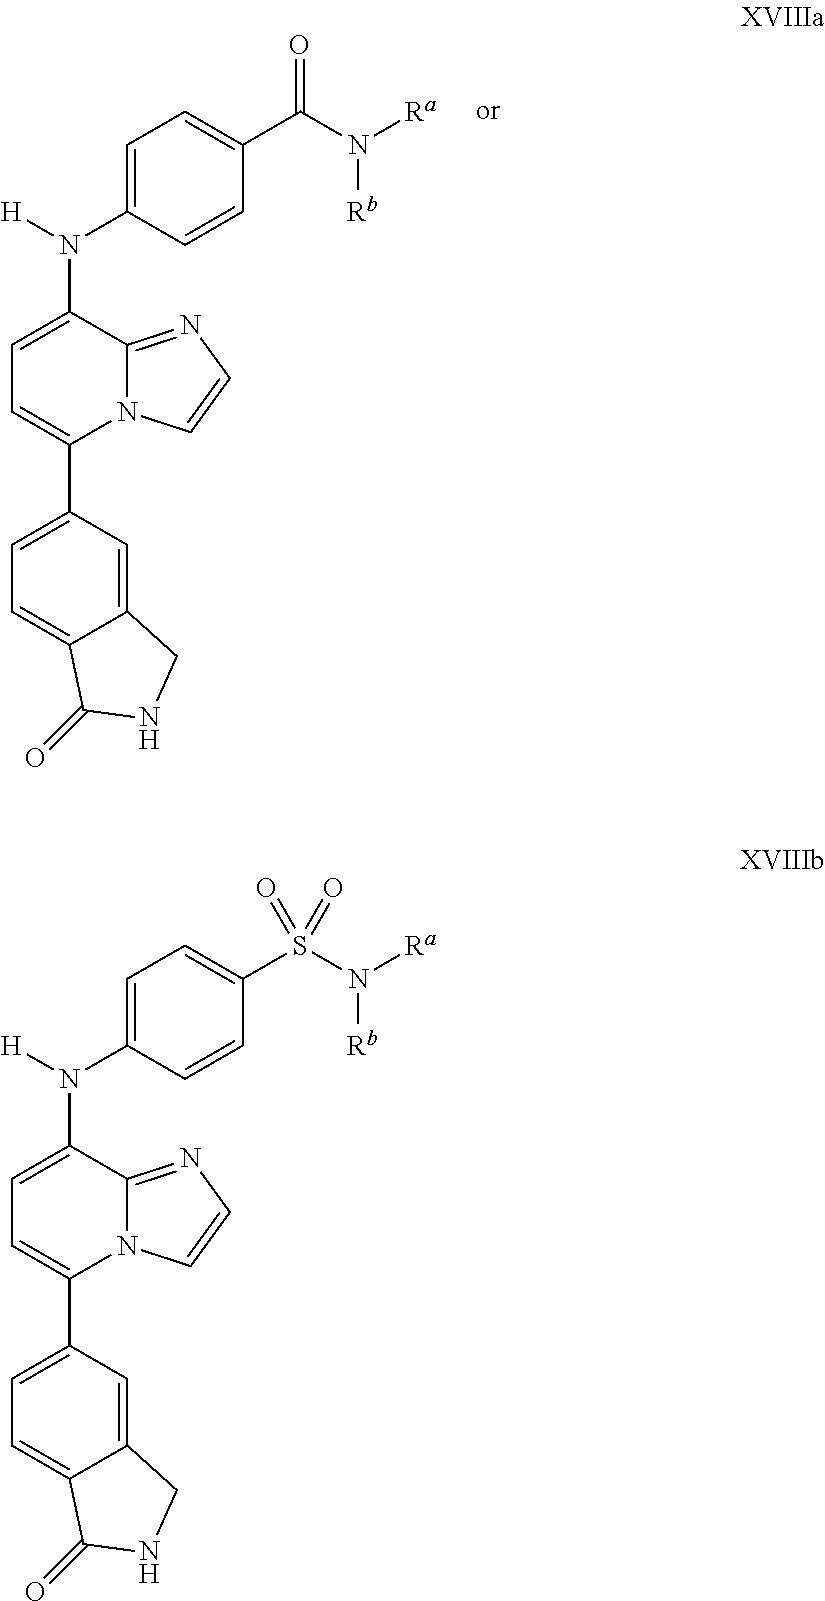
C1(N([H])C2=CC=C(C3=CC=C4C(=C3)CNC4=O)N3C2=NC=C3)=CC=C(S(N([Rb])[Ra])(=O)=O)C=C1.C1(N([H])C2=CC=C(C3=CC=C4C(=C3)CNC4=O)N3C2=NC=C3)=CC=C(C(N([Rb])[Ra])=O)C=C1
